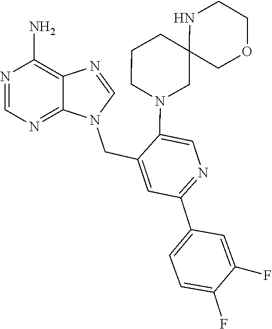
N1(CC2=CC(C3=CC=C(F)C(F)=C3)=NC=C2N2CC3(CCC2)NCCOC3)C=NC2=C(N)N=CN=C12
